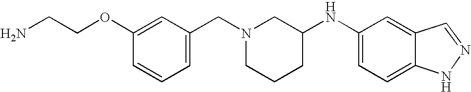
C1(OCCN)=CC(CN2CCCC(NC3=CC=C4C(=C3)C=NN4)C2)=CC=C1
